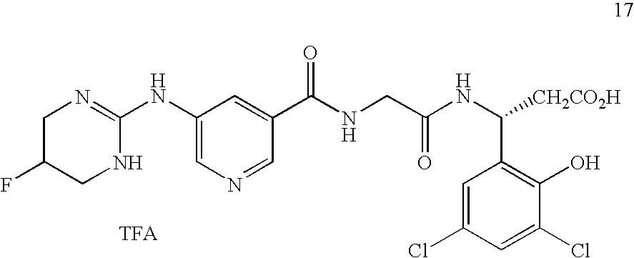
C1(NC2=NCC(F)CN2)=CN=CC(C(=O)NCC(NC(C2=C(O)C(Cl)=CC(Cl)=C2)[CH2CO2H])=O)=C1
